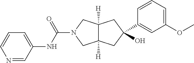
C12([H])C([H])(CC(O)(C3=CC(OC)=CC=C3)C1)CN(C(NC1=CC=CN=C1)=O)C2
